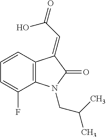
C12=C(N(CC(C)C)C(=O)C1=CC(=O)O)C(F)=CC=C2
